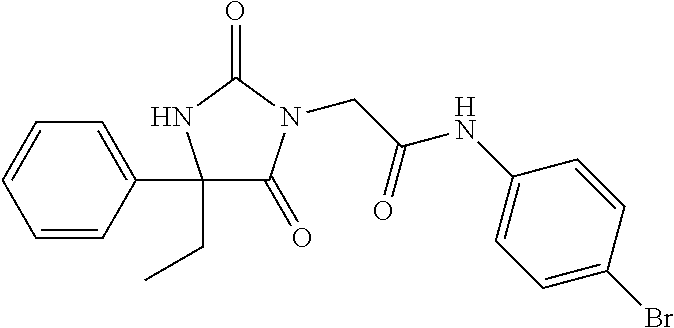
C(C(NC1=CC=C(Br)C=C1)=O)N1C(=O)C(CC)(C2=CC=CC=C2)NC1=O
